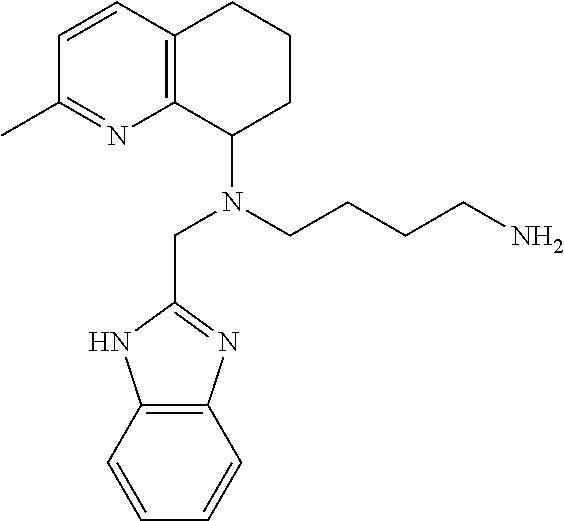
C(N(CCCCN)C1CCCC2=C1N=C(C)C=C2)C1=NC2=C(N1)C=CC=C2
